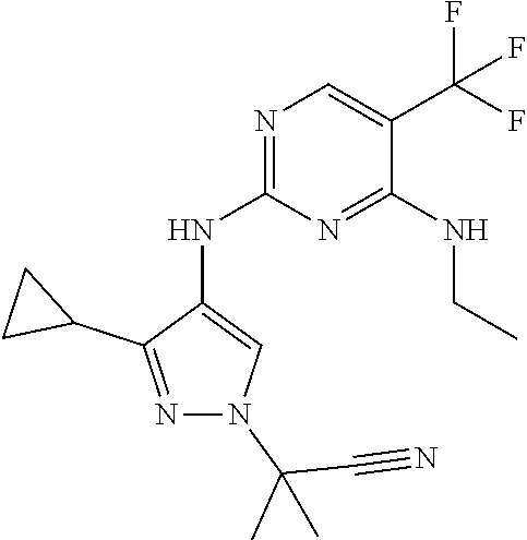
N1=C(NC2=CN(C(C)(C#N)C)N=C2C2CC2)N=C(NCC)C(C(F)(F)F)=C1
